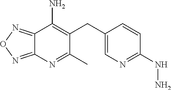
C1(C)=NC2=NON=C2C(N)=C1CC1=CN=C(NN)C=C1
